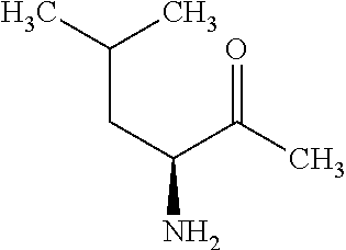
CC(C)CC(N)C(C)=O
